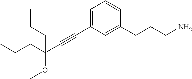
C(CC(C#CC1=CC=CC(CCCN)=C1)(CCC)OC)C
